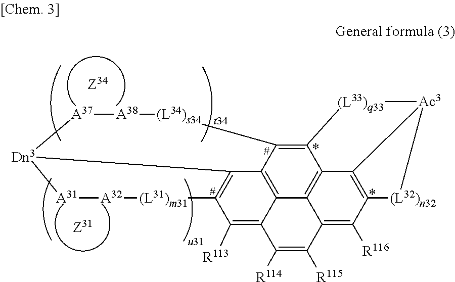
C12=C3C4=C5C6=C1C1=C(C([R116])=C6C([R115])=C([R114])C5=C([R113])C5=C4[Dn3]([A31][A32][(L31)m31]5)[A37][A38][(L34)s34]3)[(L32)n32][Ac3]1[(L33)q33]2
